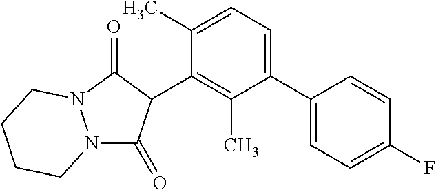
C1(C2C(=O)N3N(C2=O)CCCC3)=C(C)C(C2=CC=C(F)C=C2)=CC=C1C
